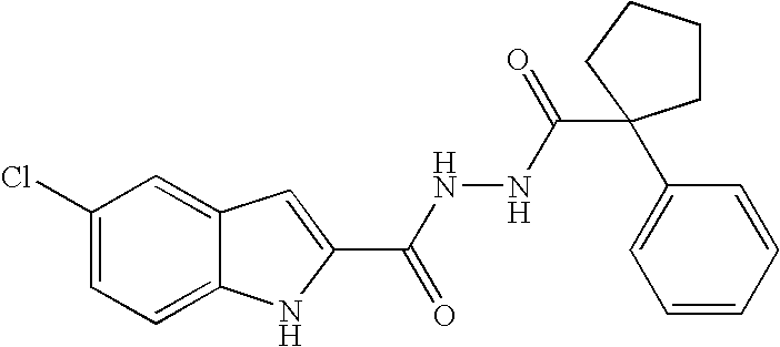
C12=CC=C(Cl)C=C1C=C(C(NNC(=O)C1(C3=CC=CC=C3)CCCC1)=O)N2
